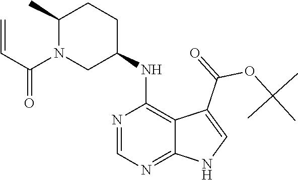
C1(C)N(C(C=C)=O)CC(NC2=C3C(=NC=N2)NC=C3C(=O)OC(C)(C)C)CC1
